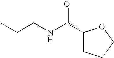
C(NCCC)(C1CCCO1)=O
